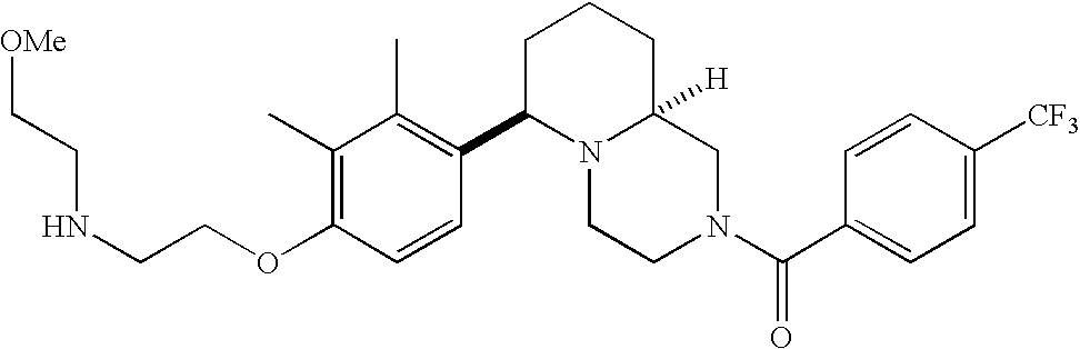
C(OC1=C(C)C(C)=C(C2N3CCN(C(C4=CC=C([CF3])C=C4)=O)CC3([H])CCC2)C=C1)CNCC[OMe]
